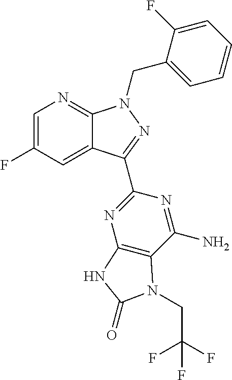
C1=C(F)C=C2C(=N1)N(CC1=CC=CC=C1F)N=C2C1=NC2=C(C(N)=N1)N(CC(F)(F)F)C(=O)N2
